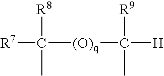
[R7]C([(O)q]C([H])(C)[R9])(C)[R8]
